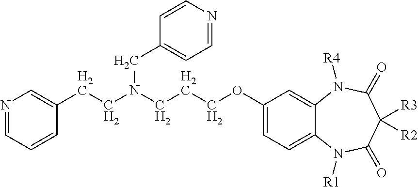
N1=CC=CC(CCN(CCCOC2=CC=C3C(=C2)N([R4])C(=O)C([R3])([R2])C(=O)N3[R1])CC2=CC=NC=C2)=C1
